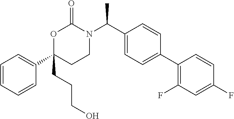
C1(C2=CC=CC=C2)(CCCO)CCN(C(C2=CC=C(C3=C(F)C=C(F)C=C3)C=C2)C)C(=O)O1
